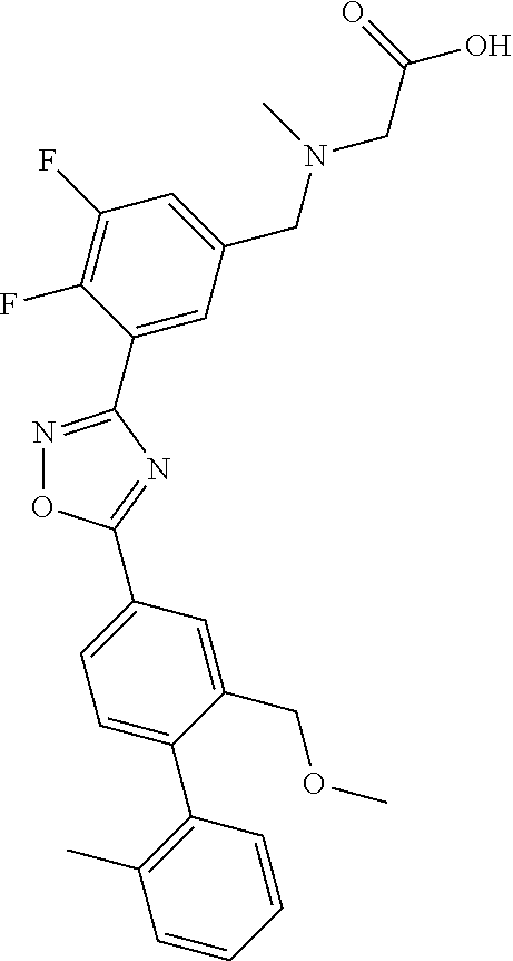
N1=C(C2=CC(CN(C)CC(=O)O)=CC(F)=C2F)N=C(C2=CC=C(C3=C(C)C=CC=C3)C(COC)=C2)O1
